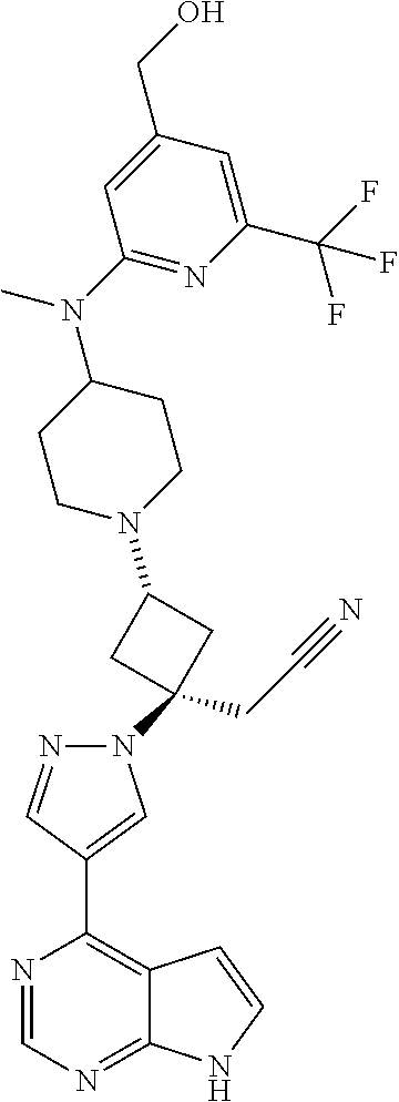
N1=CN=C2C(=C1C1=CN(C3(CC#N)CC(N4CCC(N(C)C5=NC(C(F)(F)F)=CC(CO)=C5)CC4)C3)N=C1)C=CN2
